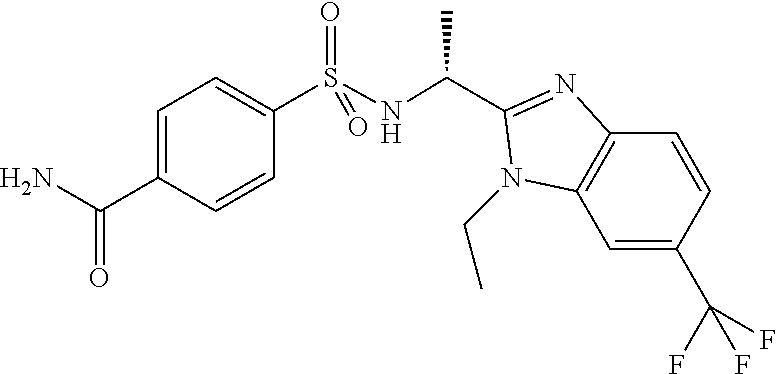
C1=C(C(N)=O)C=CC(S(NC(C)C2=NC3=C(C=C(C(F)(F)F)C=C3)N2CC)(=O)=O)=C1
